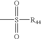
S([R44])(=O)(=O)C
